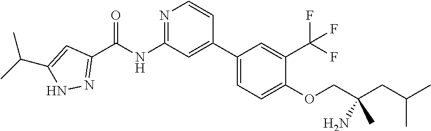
C1(C2=CC(NC(C3=NNC(C(C)C)=C3)=O)=NC=C2)=CC=C(OCC(CC(C)C)(C)N)C(C(F)(F)F)=C1
